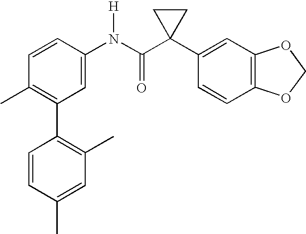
C1=CC(N(C(C2(C3=CC4=C(C=C3)OCO4)CC2)=O)[H])=CC(C2=C(C)C=C(C)C=C2)=C1C
